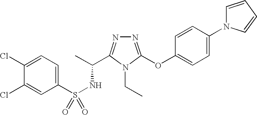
N1=C(OC2=CC=C(N3C=CC=C3)C=C2)N(CC)C(C(C)NS(=O)(C2=CC=C(Cl)C(Cl)=C2)=O)=N1
